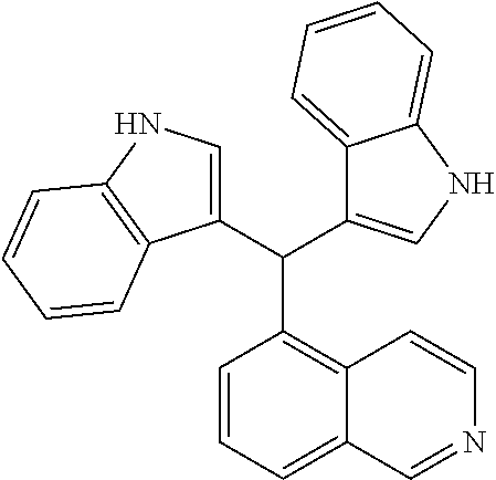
C1(C(C2=C3C(=CC=C2)C=NC=C3)C2=CNC3=CC=CC=C23)=CNC2=C1C=CC=C2
